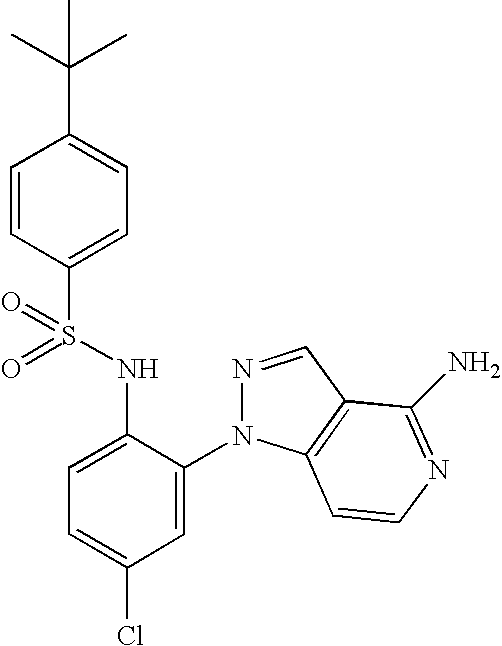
C1=CC(S(NC2=CC=C(Cl)C=C2N2N=CC3=C2C=CN=C3N)(=O)=O)=CC=C1C(C)(C)C
